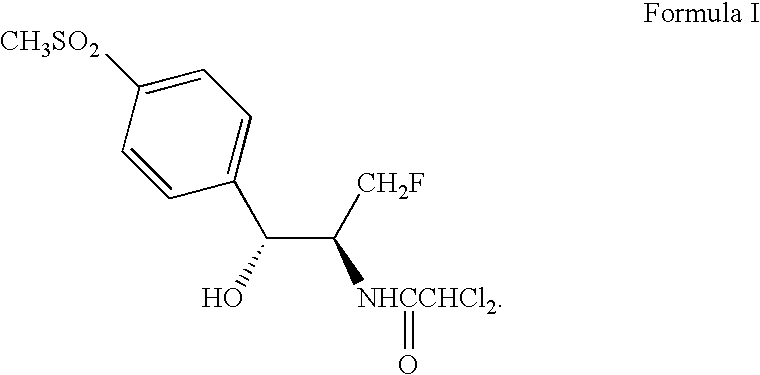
C1=C([CH3SO2])C=CC(C(C([CH2F])[NHCCHCl2]=O)O)=C1
